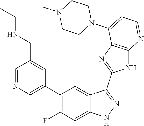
C1=NC=C(C2=C(F)C=C3C(=C2)C(C2=NC4=C(N2)N=CC=C4N2CCN(C)CC2)=NN3)C=C1CNCC
